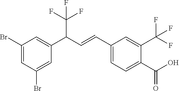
C1(Br)=CC(Br)=CC(C(C=CC2=CC=C(C(=O)O)C(C(F)(F)F)=C2)C(F)(F)F)=C1
